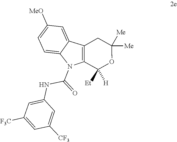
C1([Et])([H])OC([Me])([Me])CC2=C1N(C(NC1=CC([F3C])=CC([CF3])=C1)=O)C1=CC=C([MeO])C=C21
